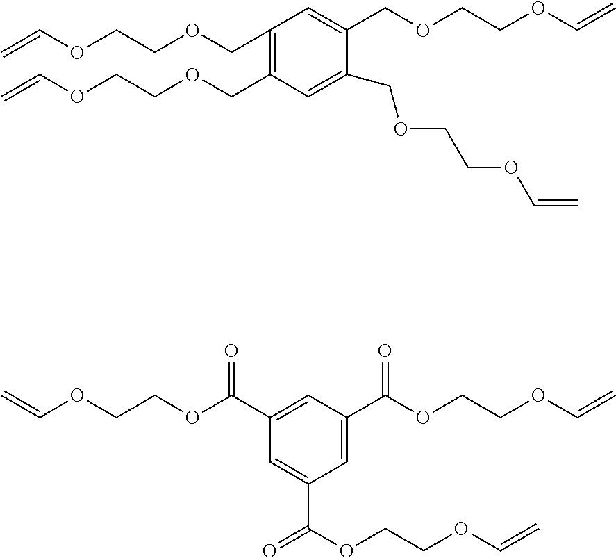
C1(COCCOC=C)=C(COCCOC=C)C=C(COCCOC=C)C(COCCOC=C)=C1.C1=C(C(OCCOC=C)=O)C=C(C(OCCOC=C)=O)C=C1C(OCCOC=C)=O
